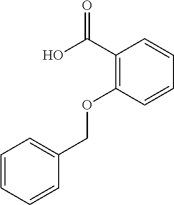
OC(C1=C(OCC2=CC=CC=C2)C=CC=C1)=O
